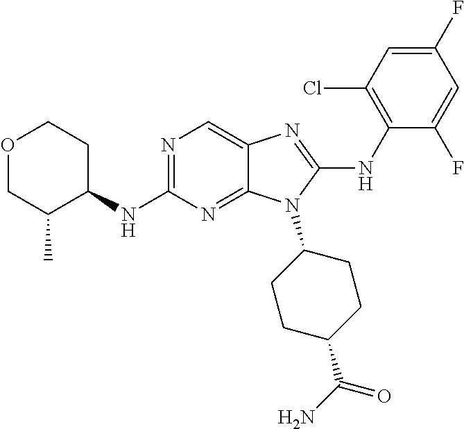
N1=C(NC2CCOCC2C)N=C2C(=C1)N=C(NC1=C(Cl)C=C(F)C=C1F)N2C1CCC(C(N)=O)CC1
